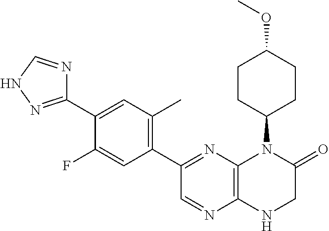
C1(C2=NC3=C(N=C2)NCC(=O)N3C2CCC(OC)CC2)=C(C)C=C(C2=NNC=N2)C(F)=C1
